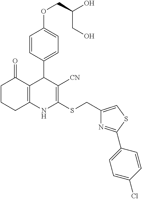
O(CC(O)CO)C1=CC=C(C2C3=C(NC(SCC4=CSC(C5=CC=C(Cl)C=C5)=N4)=C2[CN])CCCC3=O)C=C1
